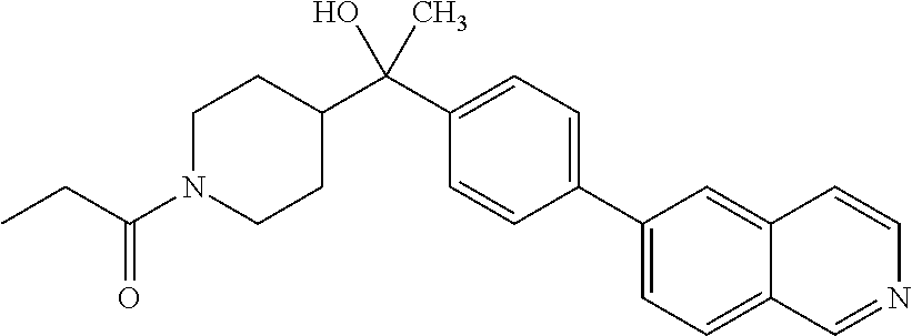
C(C1CCN(C(CC)=O)CC1)(C1=CC=C(C2=CC=C3C(=C2)C=CN=C3)C=C1)(O)C
